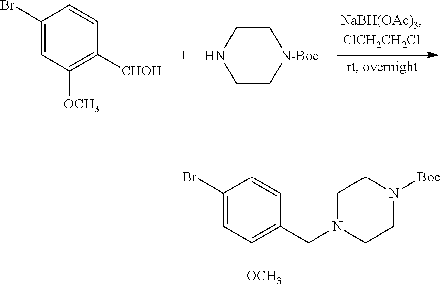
C1(Br)=CC([OCH3])=C([CHOH])C=C1.C1C[N-Boc]CCN1.C1(Br)=CC([OCH3])=C(CN2CCN([Boc])CC2)C=C1
